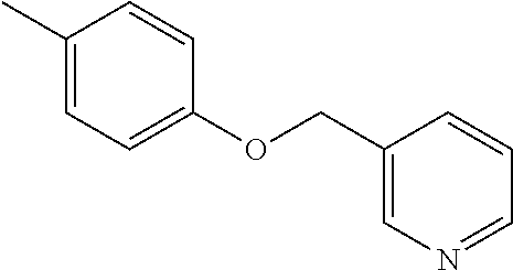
C1(C)=CC=C(OCC2=CN=CC=C2)C=C1
